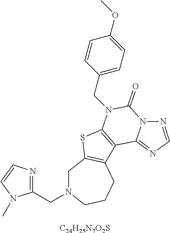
C1N(CC2=NC=CN2C)CCCC2=C1SC1=C2C2=NC=NN2C(=O)N1CC1=CC=C(OC)C=C1.[C24H25N7O2S]
